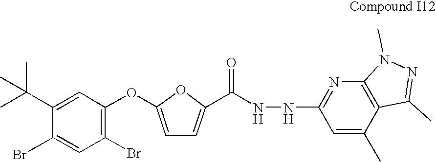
CC(C1=CC(OC2=CC=C(C(NNC3=NC4=C(C(C)=C3)C(C)=NN4C)=O)O2)=C(Br)C=C1Br)(C)C
